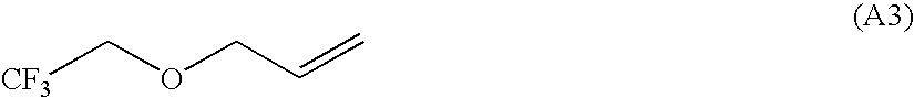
[CF3]COCC=C
